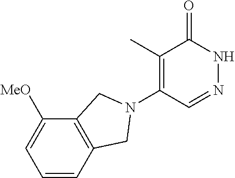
C1(C)=C(N2CC3=C(C([MeO])=CC=C3)C2)C=NNC1=O
